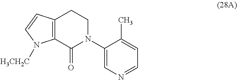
C12=C(C(=O)N(C3=CN=CC=C3C)CC1)N([H3CH2C])C=C2
